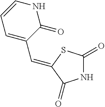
C1(=O)NC(=O)C(=CC2=CC=CNC2=O)S1
